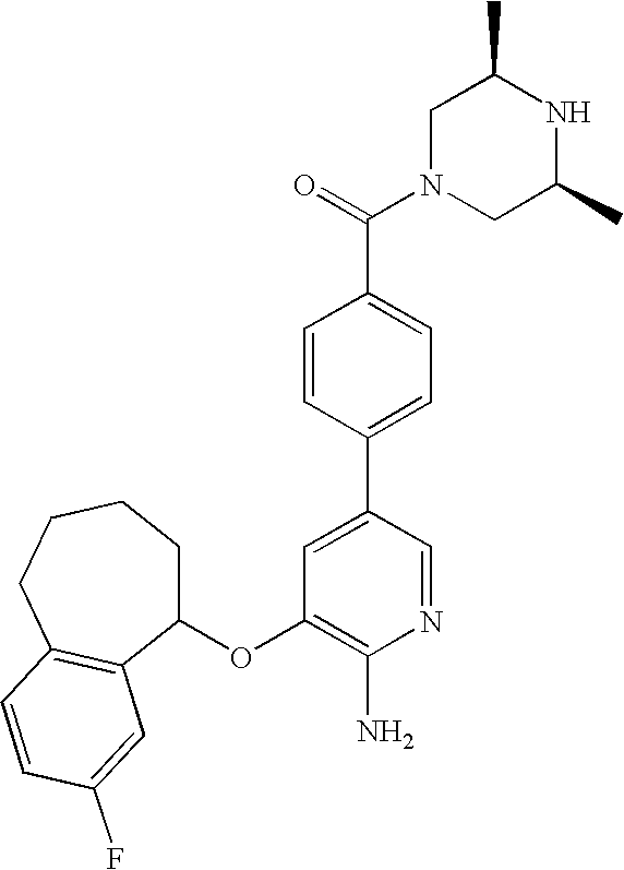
C1(OC2=C(N)N=CC(C3=CC=C(C(=O)N4CC(C)NC(C)C4)C=C3)=C2)CCCCC2=C1C=C(F)C=C2
